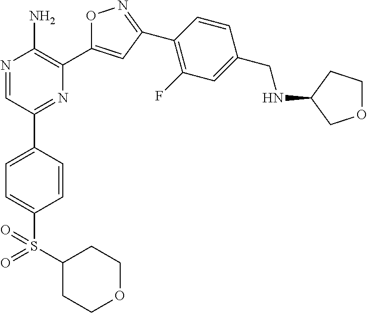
N1=CC(C2=CC=C(S(C3CCOCC3)(=O)=O)C=C2)=NC(C2=CC(C3=C(F)C=C(CNC4COCC4)C=C3)=NO2)=C1N
